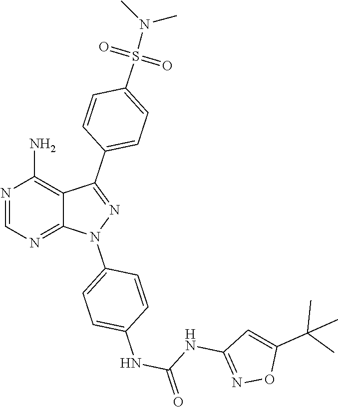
N1=CN=C2C(=C1N)C(C1=CC=C(S(N(C)C)(=O)=O)C=C1)=NN2C1=CC=C(NC(=O)NC2=NOC(C(C)(C)C)=C2)C=C1
